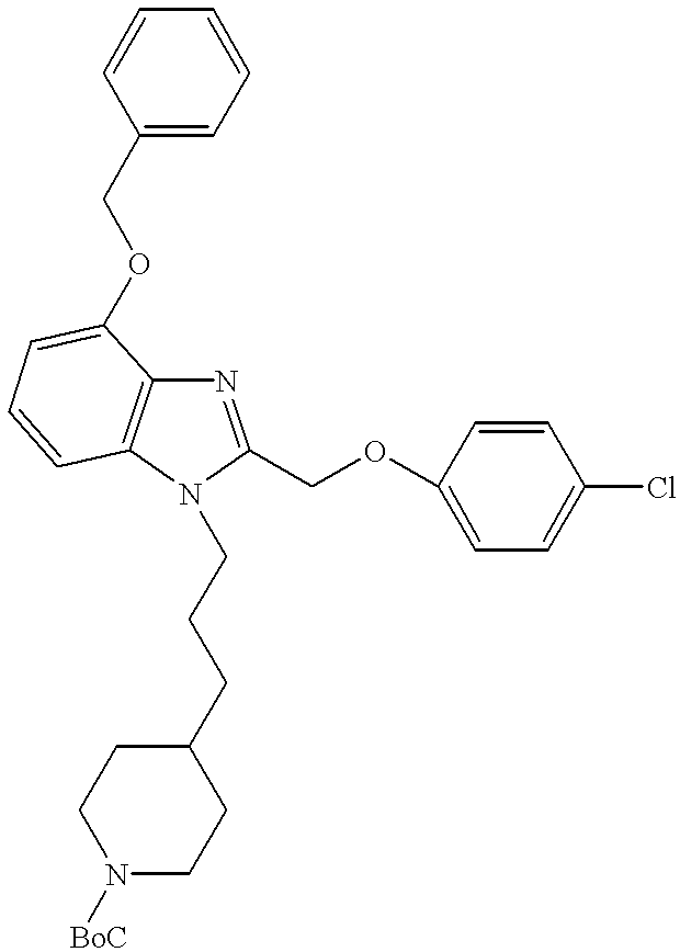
N1=C(COC2=CC=C(Cl)C=C2)N(CCCC2CCN([BoC])CC2)C2=C1C(OCC1=CC=CC=C1)=CC=C2
